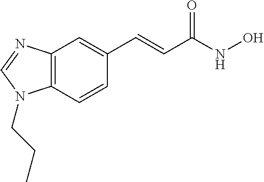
C12=C(C=CC(C=CC(NO)=O)=C1)N(CCC)C=N2
